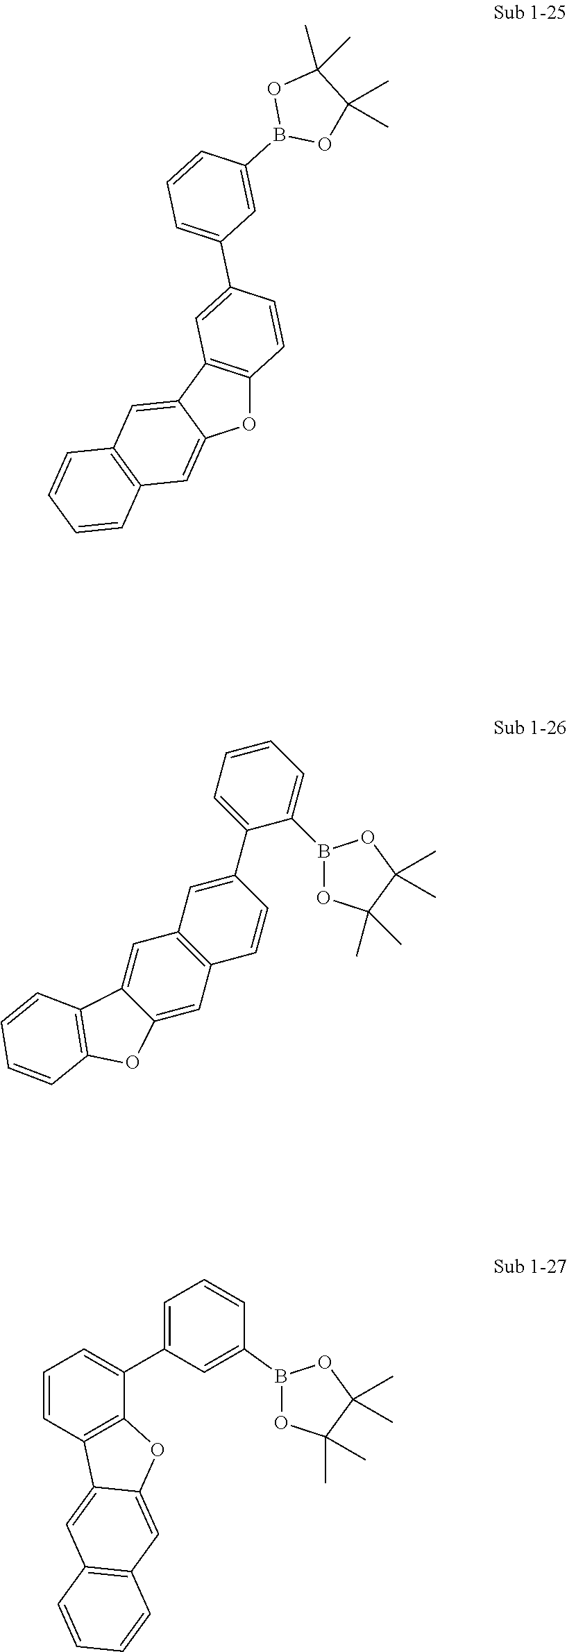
O1C2=C(C3=CC4=C(C=C13)C=CC=C4)C=C(C1=CC=CC(B3OC(C)(C)C(C)(C)O3)=C1)C=C2.B1(C2=CC(C3=CC=CC4=C3OC3=CC5=C(C=C43)C=CC=C5)=CC=C2)OC(C)(C)C(C)(C)O1.O1C(C)(C)C(C)(C)OB1C1=CC=CC=C1C1=CC2=C(C=C3C(=C2)C2=C(O3)C=CC=C2)C=C1
